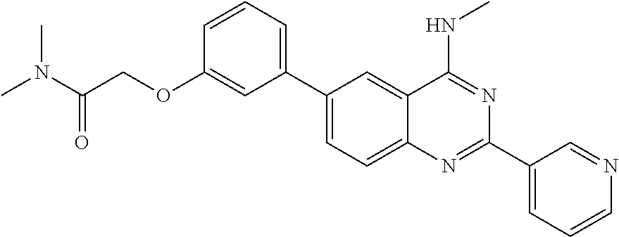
C1(C2=CC=C3C(=C2)C(NC)=NC(C2=CC=CN=C2)=N3)=CC=CC(OCC(N(C)C)=O)=C1
